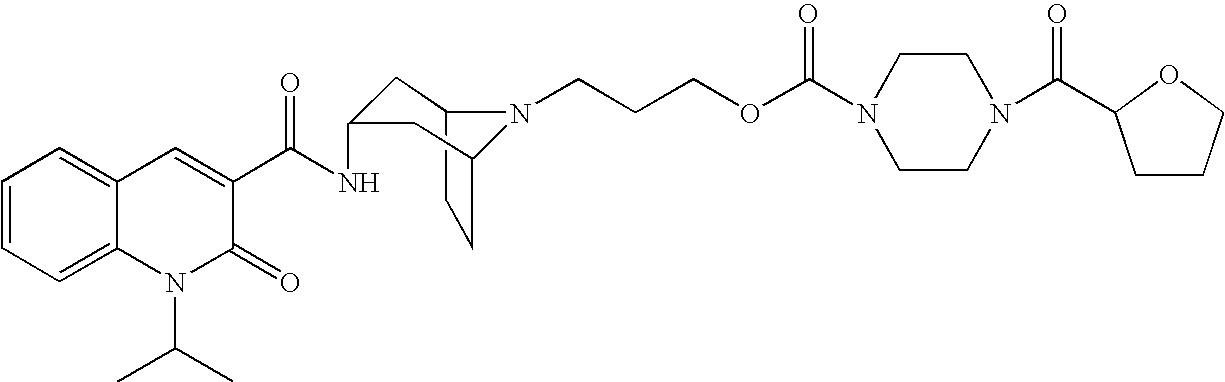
C12CCC(CC(NC(C3=CC4=CC=CC=C4N(C(C)C)C3=O)=O)C1)N2CCCOC(N1CCN(C(C2CCCO2)=O)CC1)=O
